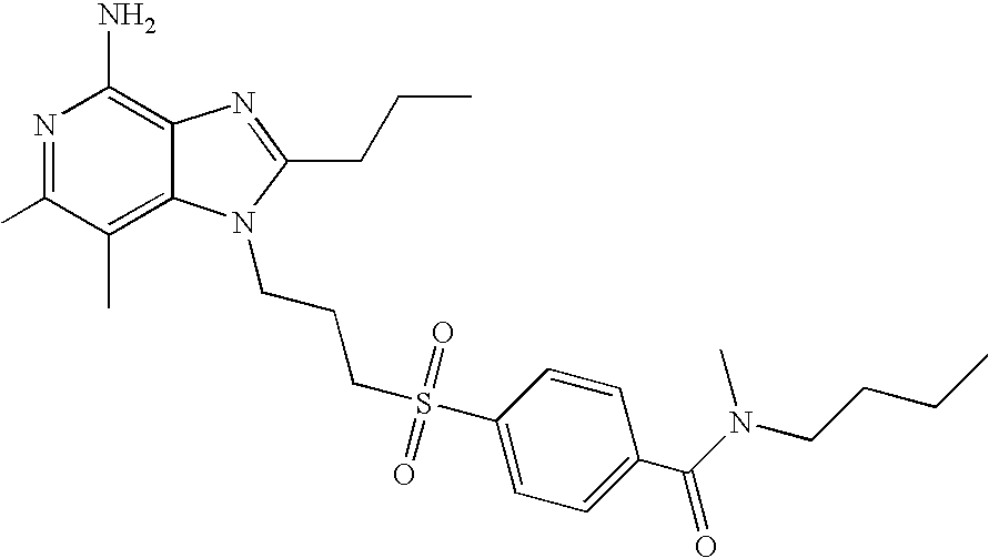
N1=C(C)C(C)=C2C(=C1N)N=C(CCC)N2CCCS(=O)(=O)C1=CC=C(C(=O)N(CCCC)C)C=C1
